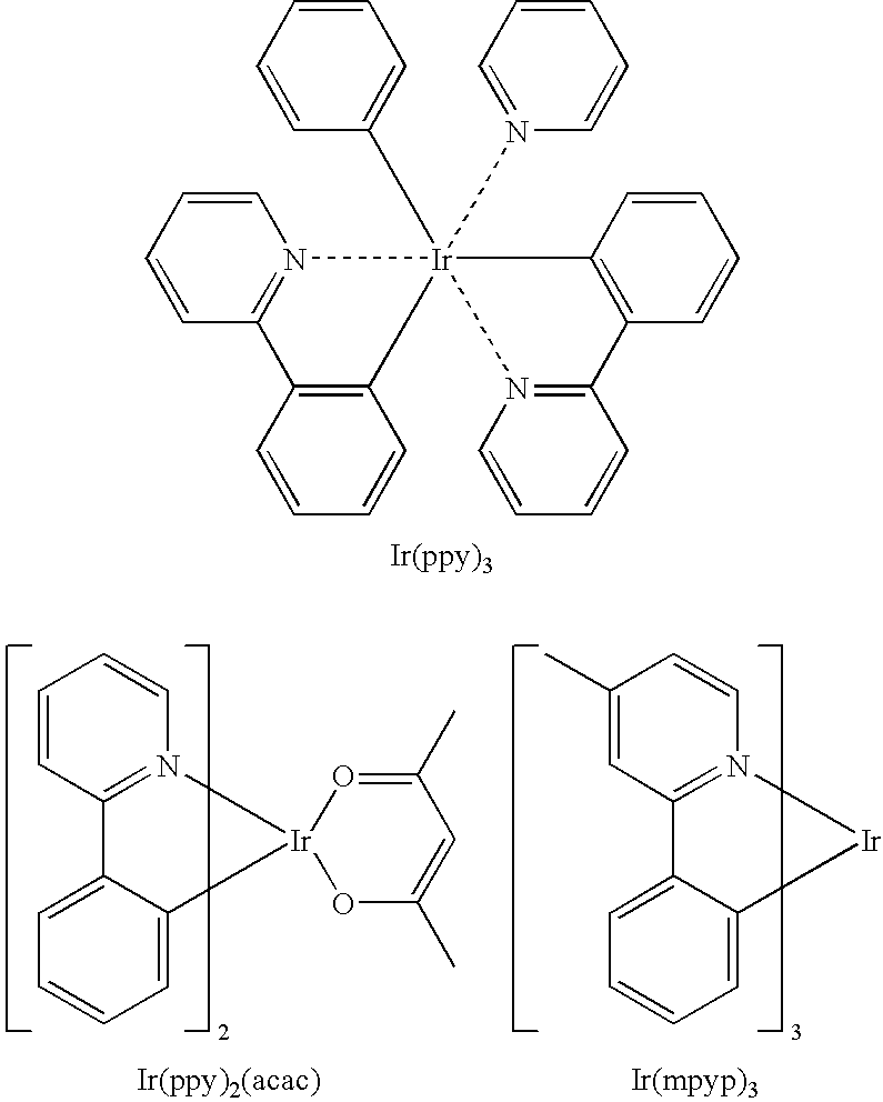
C1=CC2=N(C=C1)[Ir]1(C3=CC=CC=C3)(N3=CC=CC=C3)(C3=C2C=CC=C3)C2=C(C=CC=C2)C2=N1C=CC=C2.C1=CC2=N(C=C1)[Ir]1(C3=CC=CC=C23)OC(C)=CC(C)=O1.C1(C)=CC2=N(C=C1)[Ir]C1=CC=CC=C21
